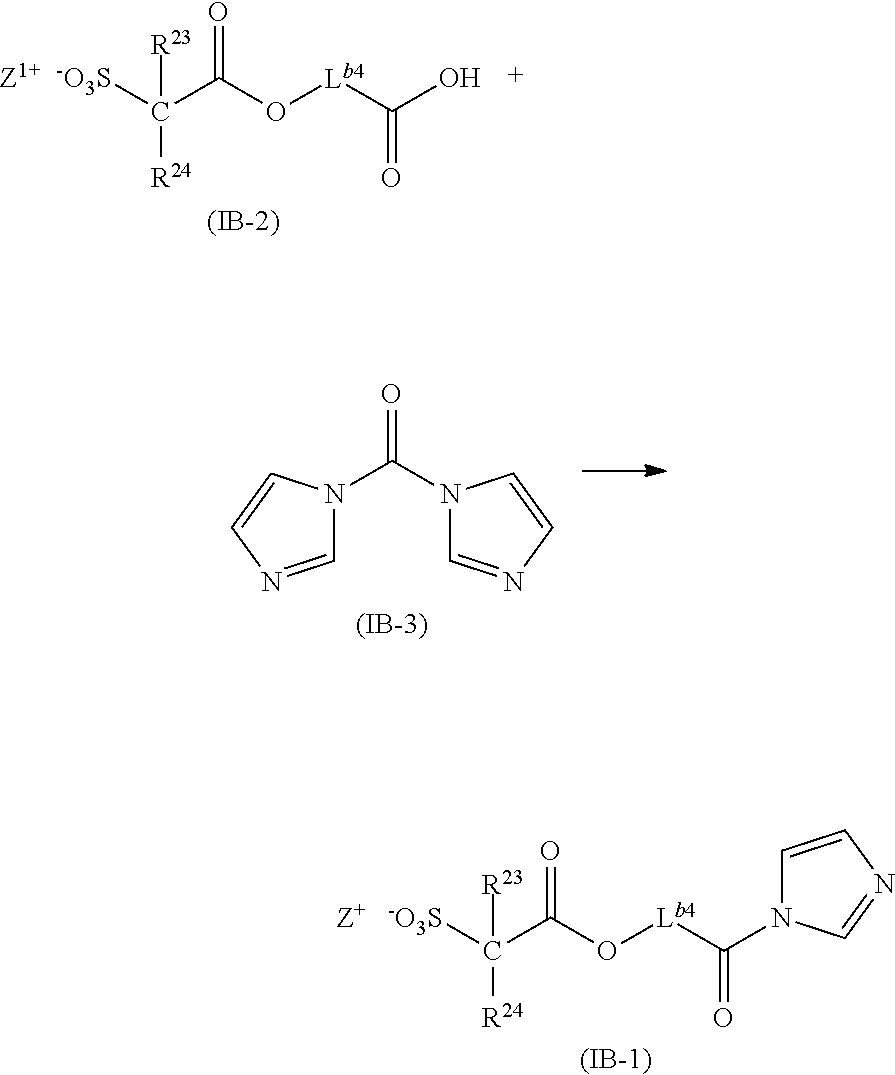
O=C(O[Lb4]C(O)=O)C([-O3S])([R23])[R24].[Z1+].[(IB-2)].O=C(N1C=NC=C1)N1C=NC=C1.[(IB-3)].[Z+].O=C(O[Lb4]C(N1C=CN=C1)=O)C([-O3S])([R23])[R24].[(IB-1)]
